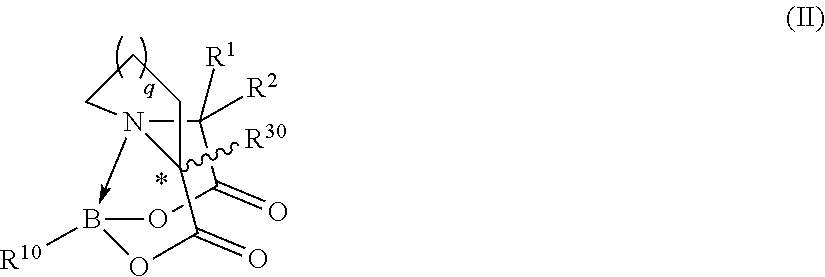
C1(=O)C([R2])([R1])N23->B([R10])(OC(=O)C2([R30])CCC3)O1
